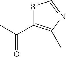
S1C(C(C)=O)=C(C)N=C1
